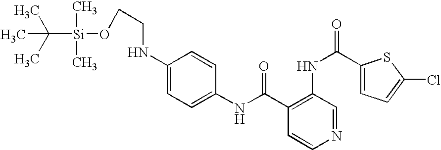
C1(NC(=O)C2=C(NC(=O)C3=CC=C(Cl)S3)C=NC=C2)=CC=C(NCCO[Si](C(C)(C)C)(C)C)C=C1
